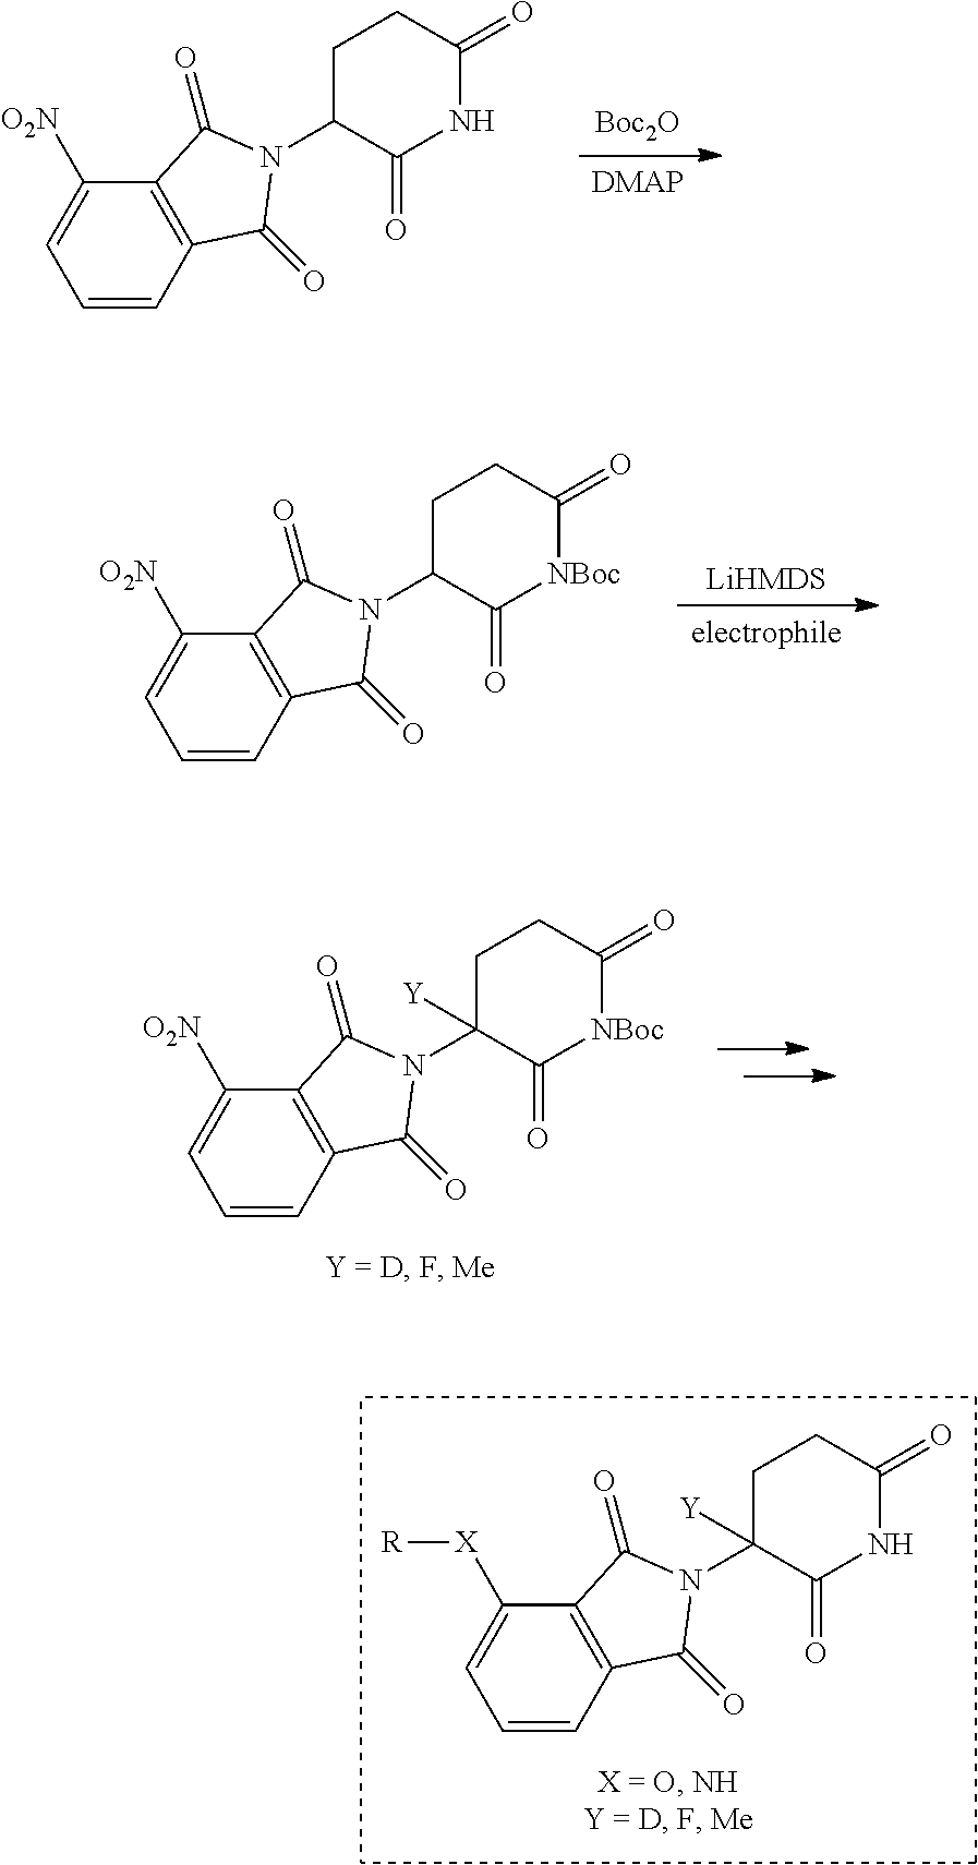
[DMAP].[Boc2O].C1=CC2=C(C([O2N])=C1)C(=O)N(C1C(=O)NC(=O)CC1)C2=O.C1=CC2=C(C([X][R])=C1)C(=O)N(C1([Y])C(=O)NC(=O)CC1)C2=O.[electrophile].[LiHMDS].C1=CC2=C(C([O2N])=C1)C(=O)N(C1C(=O)[NBoc]C(=O)CC1)C2=O.C1=CC2=C(C([O2N])=C1)C(=O)N(C1([Y])C(=O)[NBoc]C(=O)CC1)C2=O
